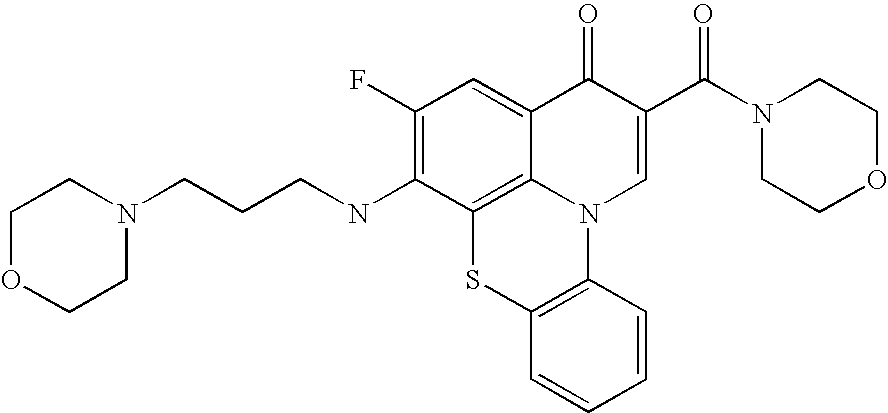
C1(F)=C(NCCCN2CCOCC2)C2=C3C(=C1)C(=O)C(C(N1CCOCC1)=O)=CN3C1=C(S2)C=CC=C1
